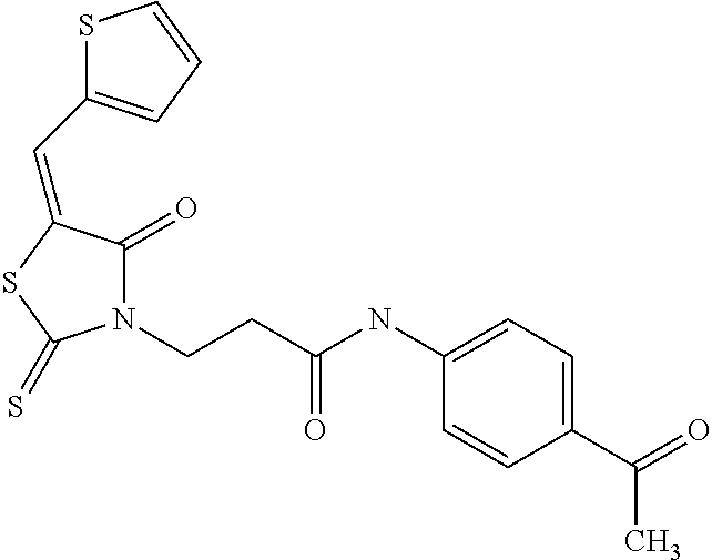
N1(CCC(NC2=CC=C(C(=O)C)C=C2)=O)C(=O)C(=CC2=CC=CS2)SC1=S
